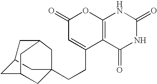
C1(=O)C=C(CCC23CC4CC(C2)CC(C3)C4)C2=C(O1)NC(=O)NC2=O
